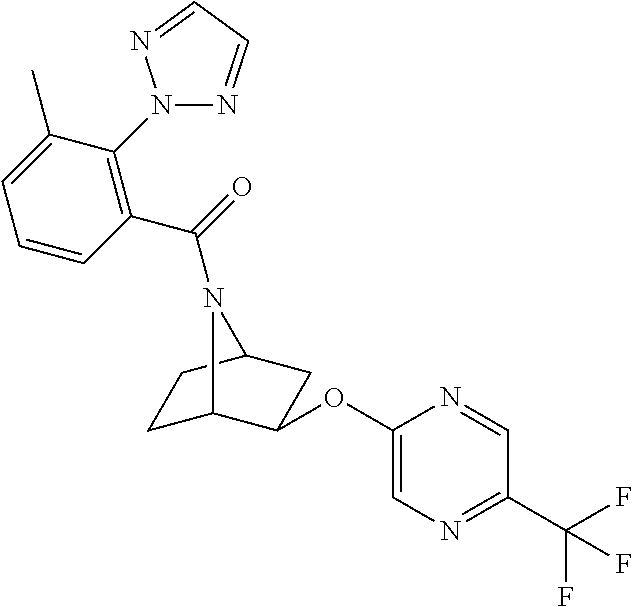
C1C2C(OC3=CN=C(C(F)(F)F)C=N3)CC(C1)N2C(=O)C1=C(N2N=CC=N2)C(C)=CC=C1
